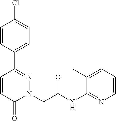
C1=CC(C2=NN(CC(NC3=NC=CC=C3C)=O)C(=O)C=C2)=CC=C1Cl
